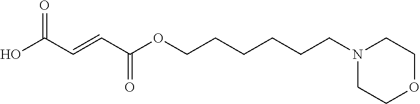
C(OC(C=CC(O)=O)=O)CCCCCN1CCOCC1
